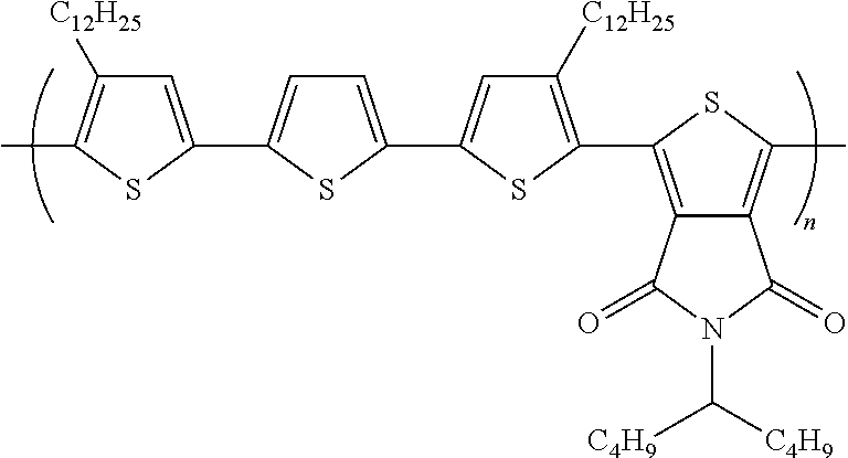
C1=C(C2=CC=C(C3=CC([C12H25])=C(C4=C5C(=C(C)S4)C(=O)N(C([C4H9])[C4H9])C5=O)S3)S2)SC(C)=C1[C12H25]
